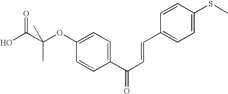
OC(C(OC1=CC=C(C(C=CC2=CC=C(SC)C=C2)=O)C=C1)(C)C)=O
